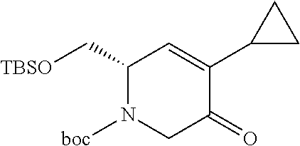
C1(C[TBSO])N([boc])CC(=O)C(C2CC2)=C1
